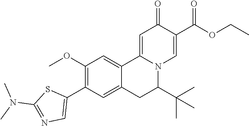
CN(C)C1=NC=C(C2=C(OC)C=C3C4=CC(=O)C(C(=O)OCC)=CN4C(C(C)(C)C)CC3=C2)S1
